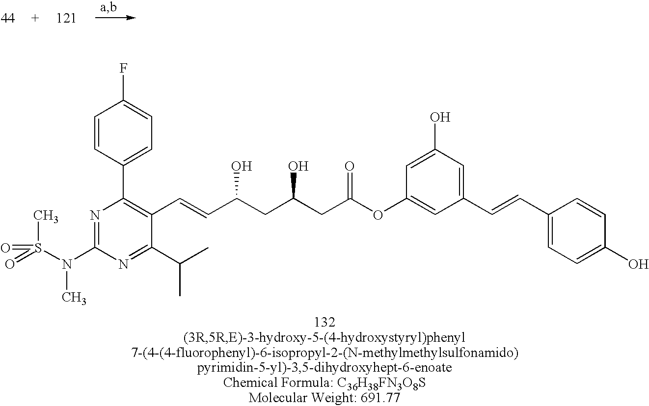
N1=C(N(S(=O)(C)=O)C)N=C(C(C)C)C(C=CC(CC(CC(OC2=CC(C=CC3=CC=C(O)C=C3)=CC(O)=C2)=O)O)O)=C1C1=CC=C(F)C=C1
